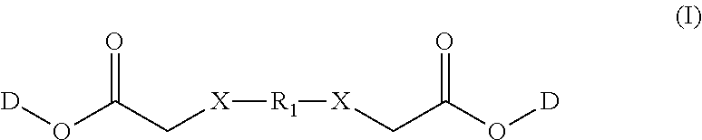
[X]([R1][X]CC(O[D])=O)CC(O[D])=O
